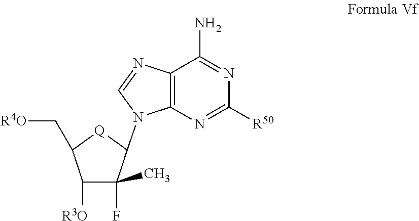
C12=C(N=C([R50])N=C1N)N(C1C(F)(C)C([R3O])C(C[R4O])[Q]1)C=N2
